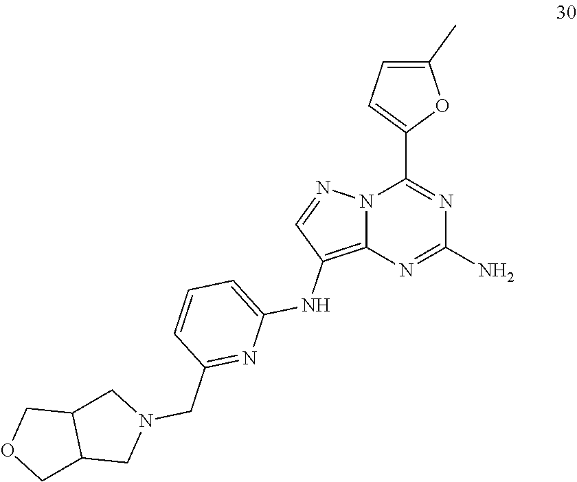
C1(N)=NC2=C(NC3=CC=CC(CN4CC5C(C4)COC5)=N3)C=NN2C(C2=CC=C(C)O2)=N1
